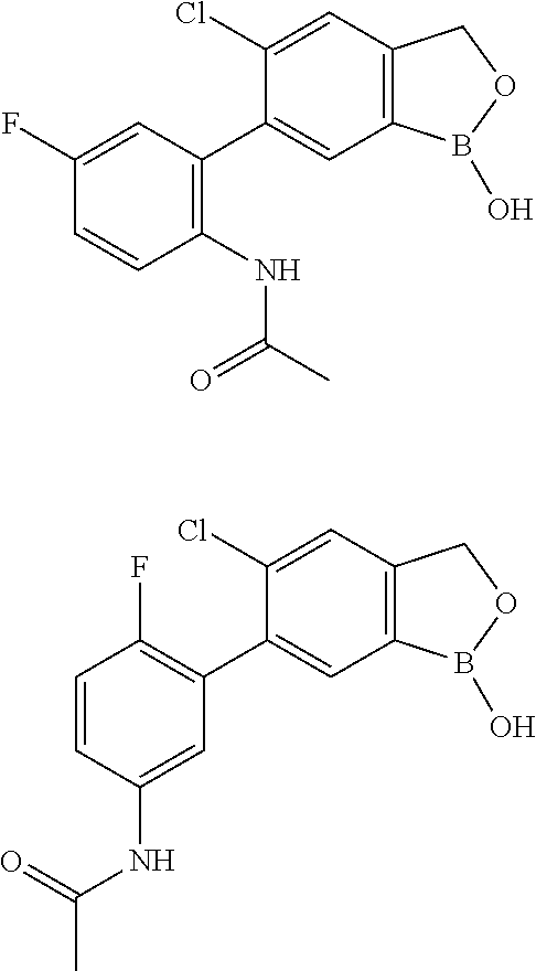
C12=C(C=C(Cl)C(C3=C(NC(C)=O)C=CC(F)=C3)=C1)COB2O.C12=C(C=C(Cl)C(C3=C(F)C=CC(NC(C)=O)=C3)=C1)COB2O
